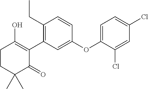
C1(C2=C(CC)C=CC(OC3=CC=C(Cl)C=C3Cl)=C2)=C(O)CCC(C)(C)C1=O
